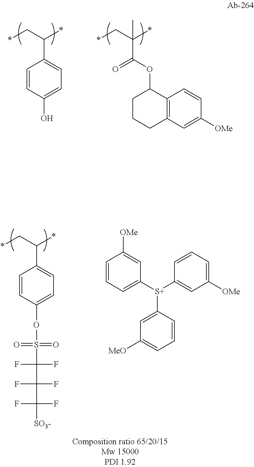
*CC(*)C1=CC=C(O)C=C1.*CC(*)(C(=O)OC1CCCC2=C1C=CC([OMe])=C2)C.*CC(*)C1=CC=C(OS(=O)(=O)C(F)(C(F)(F)C(F)(F)[SO3-])F)C=C1.C1=CC=C([S+](C2=CC([OMe])=CC=C2)C2=CC([MeO])=CC=C2)C=C1[OMe]
